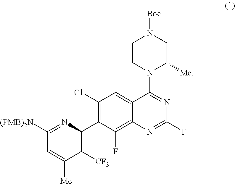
C1(Cl)=C(C2=C([CF3])C([Me])=CC([(PMB)2N])=N2)C(F)=C2C(=C1)C(N1C([Me])CN([Boc])CC1)=NC(F)=N2
